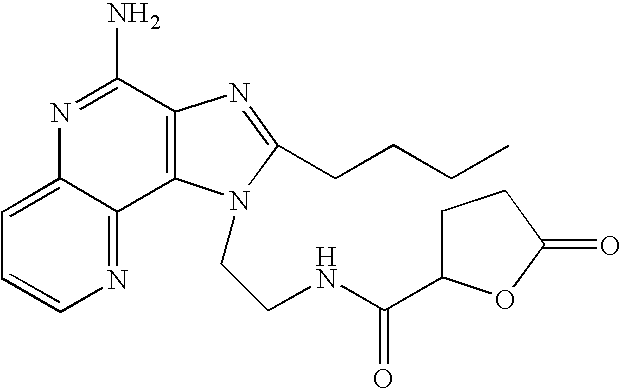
C1=C2C(=NC=C1)C1=C(C(N)=N2)N=C(CCCC)N1CCNC(=O)C1CCC(=O)O1
